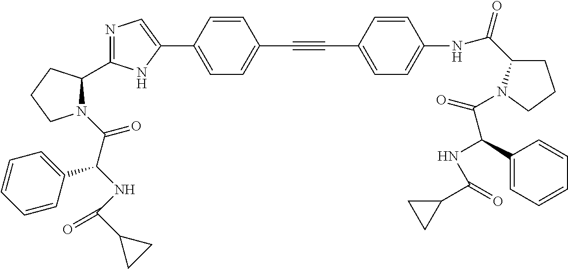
N1=C(C2N(C(C(NC(C3CC3)=O)C3=CC=CC=C3)=O)CCC2)NC(C2=CC=C(C#CC3=CC=C(NC(C4CCCN4C(=O)C(C4=CC=CC=C4)NC(C4CC4)=O)=O)C=C3)C=C2)=C1
